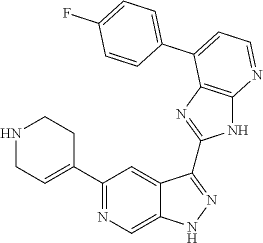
C1(C2=NC=C3C(=C2)C(C2=NC4=C(N2)N=CC=C4C2=CC=C(F)C=C2)=NN3)=CCNCC1
